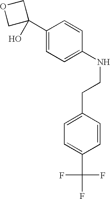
C1(C2(O)COC2)=CC=C(NCCC2=CC=C(C(F)(F)F)C=C2)C=C1
